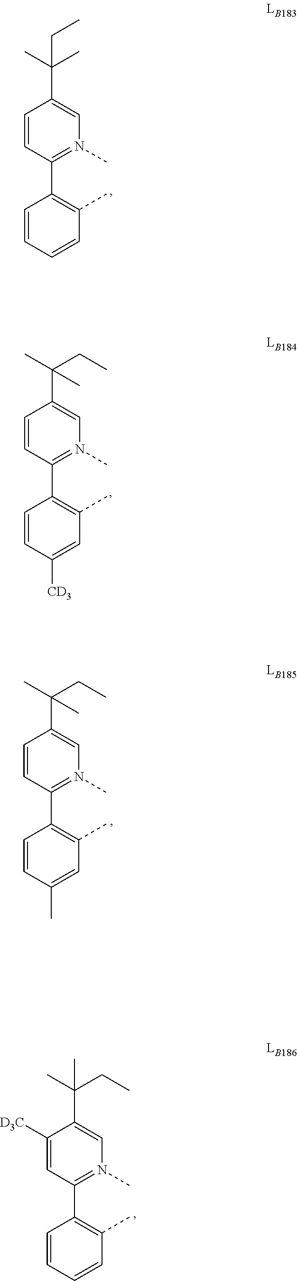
C1=CC(C2=C(C)C=CC=C2)=N(C)C=C1C(C)(C)CC.C1=CC(C2=C(C)C=C([CD3])C=C2)=N(C)C=C1C(C)(CC)C.C1=CC(C2=C(C)C=C(C)C=C2)=N(C)C=C1C(CC)(C)C.C1([D3C])=CC(C2=C(C)C=CC=C2)=N(C)C=C1C(C)(C)CC
